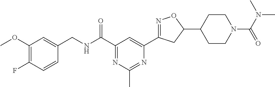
C1(OC)=C(F)C=CC(CNC(C2=NC(C)=NC(C3=NOC(C4CCN(C(=O)N(C)C)CC4)C3)=C2)=O)=C1
